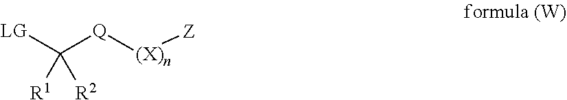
[LG]C([Q][(X)n][Z])([R1])[R2]
